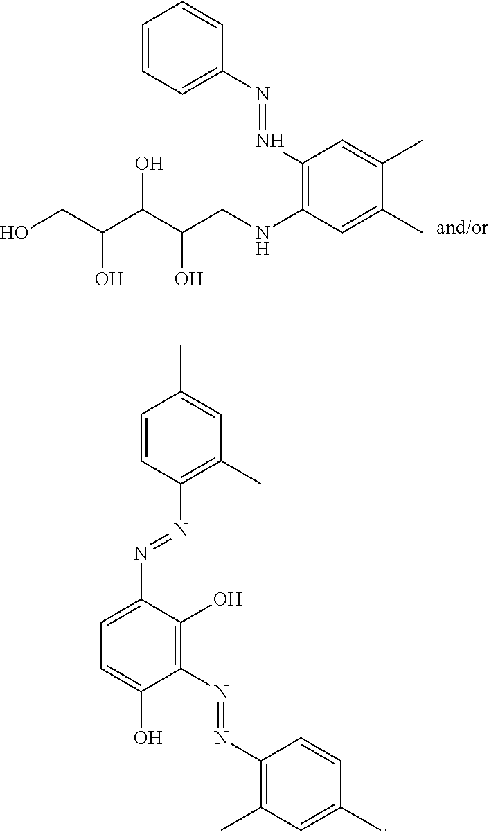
OC(CO)C(C(CNC1=C(N=NC2=CC=CC=C2)C=C(C)C(C)=C1)O)O.CC1=C(N=NC2=C(O)C(N=NC3=C(C)C=C(C)C=C3)=CC=C2O)C=CC(C)=C1
